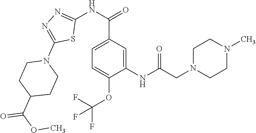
N(C1=NN=C(N2CCC(C(OC)=O)CC2)S1)C(=O)C1=CC=C(OC(F)(F)F)C(NC(CN2CCN(C)CC2)=O)=C1
